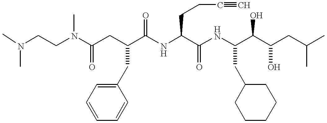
CN(CCN(C(CC(C(NC(C(NC(C(C(CC(C)C)O)O)CC1CCCCC1)=O)CCC#C)=O)CC1=CC=CC=C1)=O)C)C
